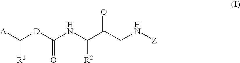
[D](C(NC(C(CN[Z])=O)[R2])=O)C([A])[R1]
